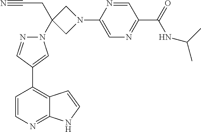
N1(C2(CC#N)CN(C3=CN=C(C(=O)NC(C)C)C=N3)C2)N=CC(C2=C3C(=NC=C2)NC=C3)=C1
